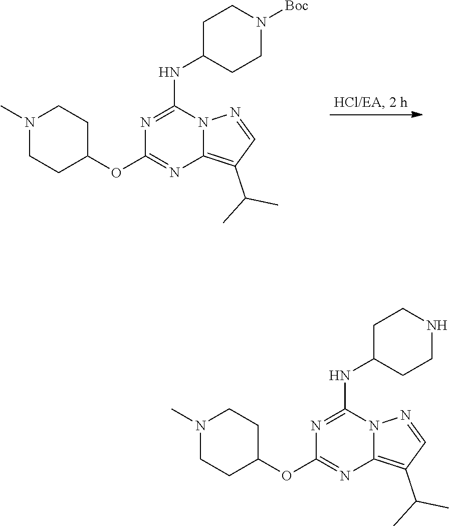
N1(C)CCC(OC2=NC3=C(C(C)C)C=NN3C(NC3CCN([Boc])CC3)=N2)CC1.N1(C)CCC(OC2=NC3=C(C(C)C)C=NN3C(NC3CCNCC3)=N2)CC1
